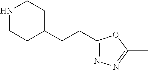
C(CC1CCNCC1)C1=NN=C(C)O1
